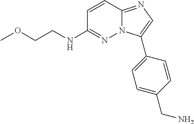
C1=CC2=NC=C(C3=CC=C(CN)C=C3)N2N=C1NCCOC
